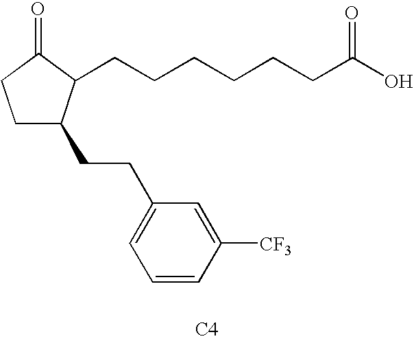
C1C(CCC2=CC=CC([CF3])=C2)C(CCCCCCC(O)=O)C(=O)C1.[C4]
